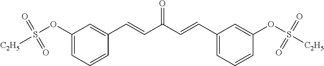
C1(OS([C2H5])(=O)=O)=CC=CC(C=CC(C=CC2=CC=CC(OS([C2H5])(=O)=O)=C2)=O)=C1
